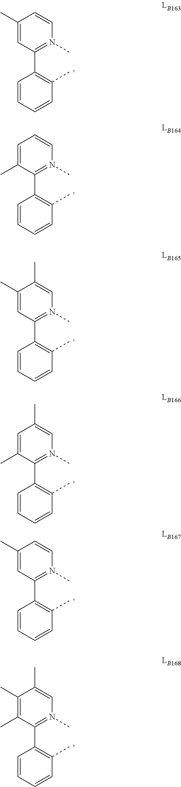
C1(C2=C(C)C=CC=C2)=N(C)C=CC(C)=C1.C1(C2=C(C)C=CC=C2)=N(C)C=CC=C1C.C1(C2=C(C)C=CC=C2)=N(C)C=C(C)C(C)=C1.C1(C2=C(C)C=CC=C2)=N(C)C=C(C)C=C1C.C1(C2=C(C)C=CC=C2)=N(C)C=CC(C)=C1.C1(C2=C(C)C=CC=C2)=N(C)C=C(C)C(C)=C1C
